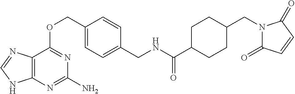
C12=C(N=C(N)N=C1OCC1=CC=C(CNC(C3CCC(CN4C(=O)C=CC4=O)CC3)=O)C=C1)NC=N2
